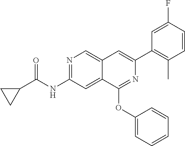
C1C(C(NC2=NC=C3C(=C2)C(OC2=CC=CC=C2)=NC(C2=C(C)C=CC(F)=C2)=C3)=O)C1
